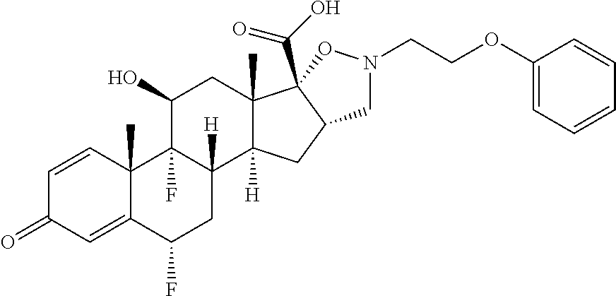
C1=CC2(C)C(=CC1=O)C(F)CC1([H])C2(F)C(O)CC2(C)C1([H])CC1C2(C(O)=O)ON(CCOC2=CC=CC=C2)C1
